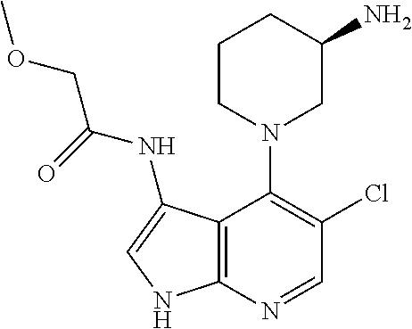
C12=C(N=CC(Cl)=C1N1CC(N)CCC1)NC=C2NC(=O)COC
